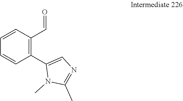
C1=CC(C2=CN=C(C)N2C)=C(C=O)C=C1
